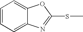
C1=CC=C2C(=C1)N=C(SC)O2
